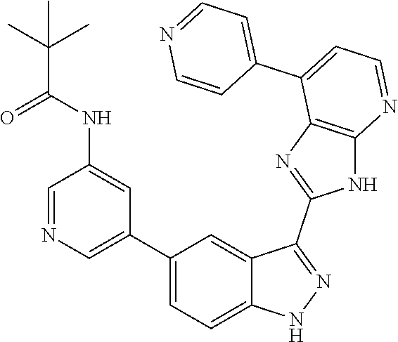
C1=NC=C(C2=CC=C3C(=C2)C(C2=NC4=C(N2)N=CC=C4C2=CC=NC=C2)=NN3)C=C1NC(C(C)(C)C)=O
